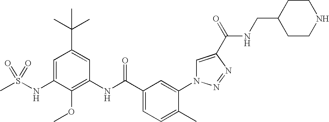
CS(NC1=CC(C(C)(C)C)=CC(NC(C2=CC=C(C)C(N3C=C(C(=O)NCC4CCNCC4)N=N3)=C2)=O)=C1OC)(=O)=O
